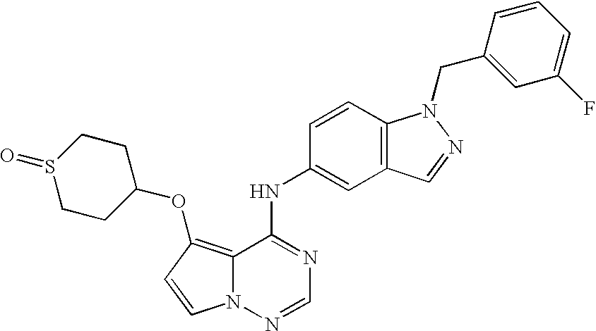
C12=C(OC3CCS(=O)CC3)C=CN1N=CN=C2NC1=CC2=C(C=C1)N(CC1=CC(F)=CC=C1)N=C2
